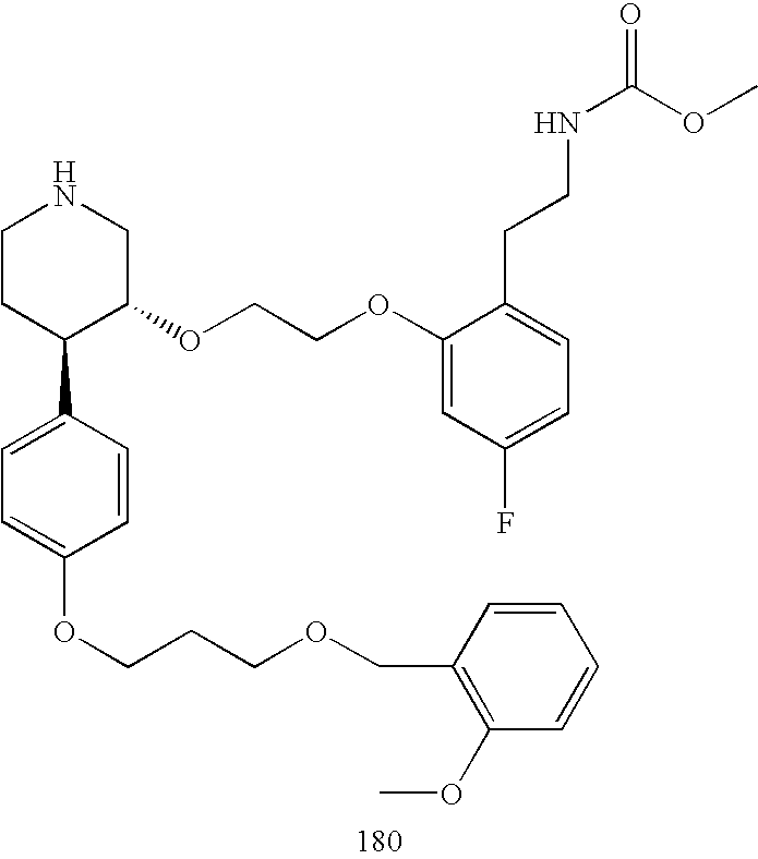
C1CC(C2=CC=C(OCCCOCC3=C(OC)C=CC=C3)C=C2)C(OCCOC2=CC(F)=CC=C2CCNC(=O)OC)CN1
